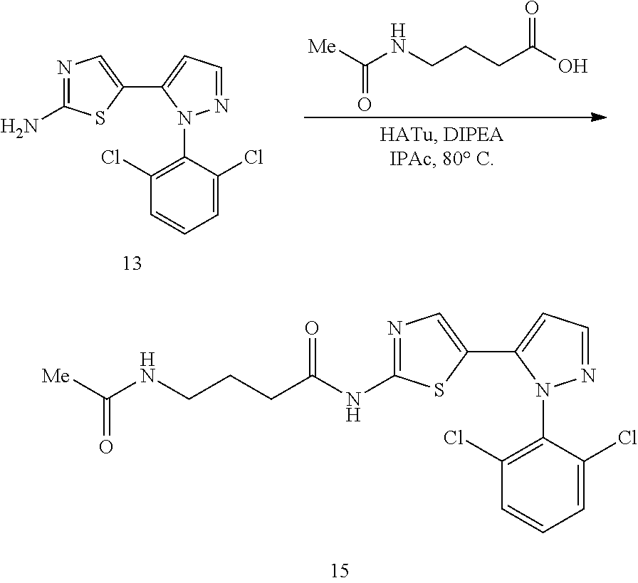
C1(N)=NC=C(C2=CC=NN2C2=C(Cl)C=CC=C2Cl)S1.C(CCC(O)=O)NC([Me])=O.C1(NC(CCCNC([Me])=O)=O)=NC=C(C2=CC=NN2C2=C(Cl)C=CC=C2Cl)S1
